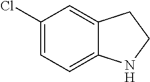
C1(Cl)=CC=C2C(=C1)CCN2
